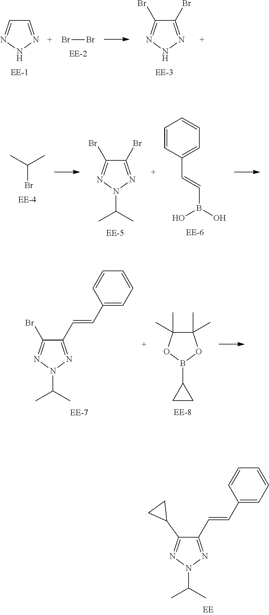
BrBr.C1=NNN=C1.C1(Br)=NNN=C1Br.BrC(C)C.C1(Br)=NN(C(C)C)N=C1Br.C1=CC(C=CB(O)O)=CC=C1.C1(C=CC2=CC=CC=C2)=NN(C(C)C)N=C1Br.C1(C)(C)C(C)(C)OB(C2CC2)O1.C1(C=CC2=CC=CC=C2)=NN(C(C)C)N=C1C1CC1
